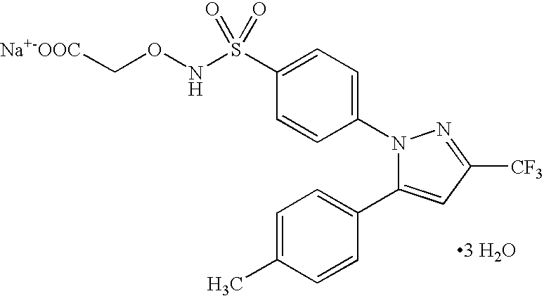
C1=C(S(NOC[Na+-OOC])(=O)=O)C=CC(N2C(C3=CC=C(C)C=C3)=CC([CF3])=N2)=C1.[3 H2O]
